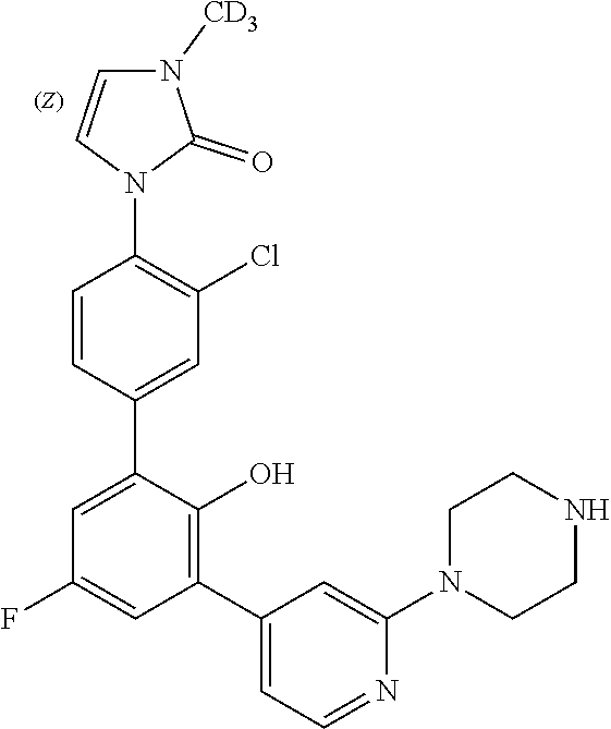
C1=CN(C2=C(Cl)C=C(C3=CC(F)=CC(C4=CC=NC(N5CCNCC5)=C4)=C3O)C=C2)C(=O)N1[CD3]
